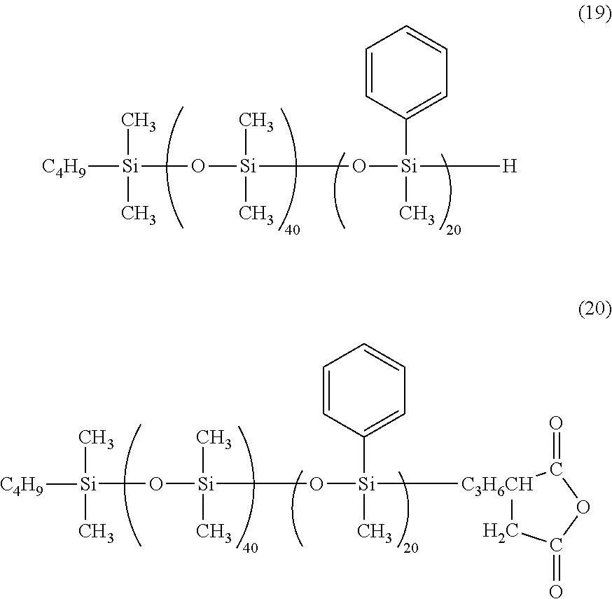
[Si](O[Si](O[Si]([H])(C)C1=CC=CC=C1)(C)C)([C4H9])(C)C.[Si](O[Si](O[Si]([C3H6CH]1CC(=O)OC1=O)(C)C1=CC=CC=C1)(C)C)([C4H9])(C)C
